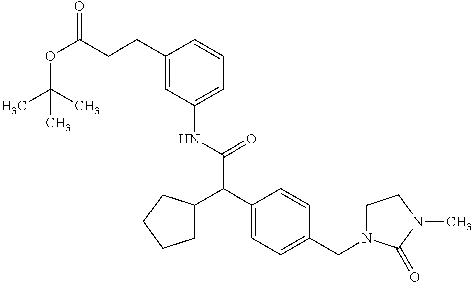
N(C(C(C1=CC=C(CN2CCN(C)C2=O)C=C1)C1CCCC1)=O)C1=CC=CC(CCC(OC(C)(C)C)=O)=C1
